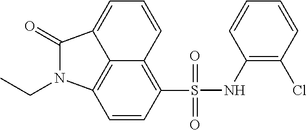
C12=C3C=CC(S(NC4=C(Cl)C=CC=C4)(=O)=O)=C1C=CC=C2C(=O)N3CC
